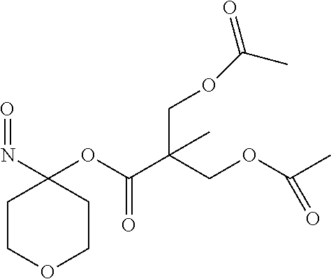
C1COCCC1(N=O)OC(C(COC(C)=O)(COC(C)=O)C)=O
